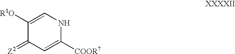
C1([R1O])=CNC([COOR7])=CC1=[Z2]
